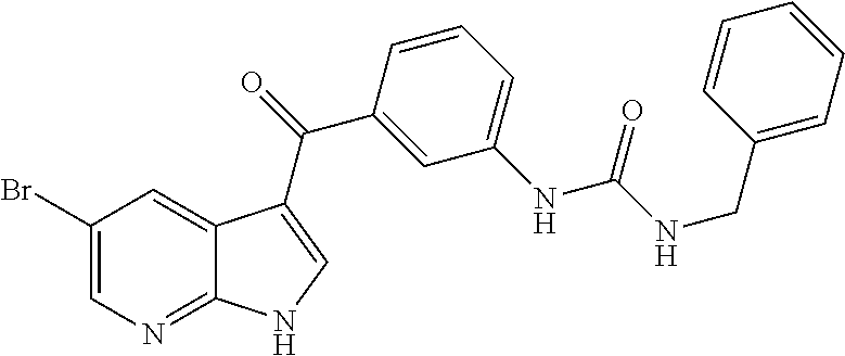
C1(Br)=CN=C2C(=C1)C(C(C1=CC(NC(=O)NCC3=CC=CC=C3)=CC=C1)=O)=CN2
